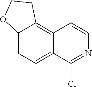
C12=CC=C3C(=C1C=CN=C2Cl)CCO3
